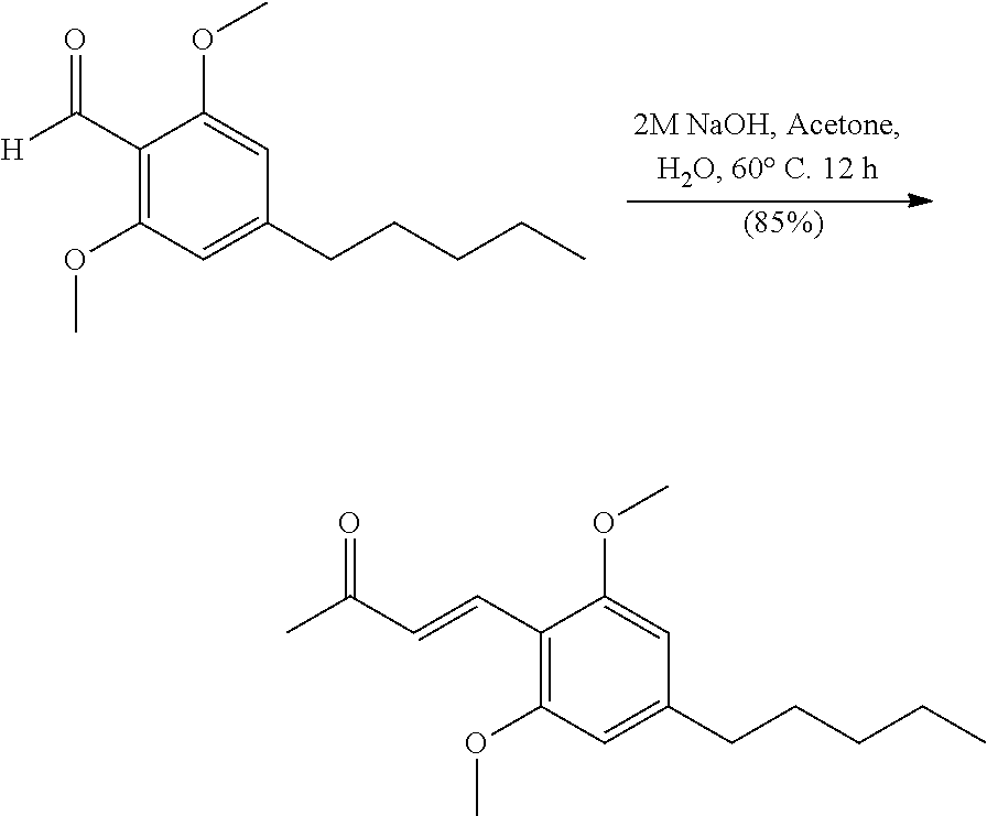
C1(C=CC(C)=O)=C(OC)C=C(CCCCC)C=C1OC.C1(C([H])=O)=C(OC)C=C(CCCCC)C=C1OC
